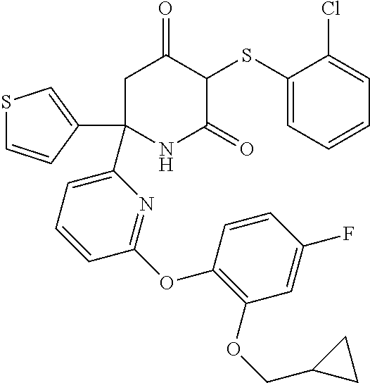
C1C(C2=CSC=C2)(C2=CC=CC(OC3=C(OCC4CC4)C=C(F)C=C3)=N2)NC(=O)C(SC2=CC=CC=C2Cl)C1=O
